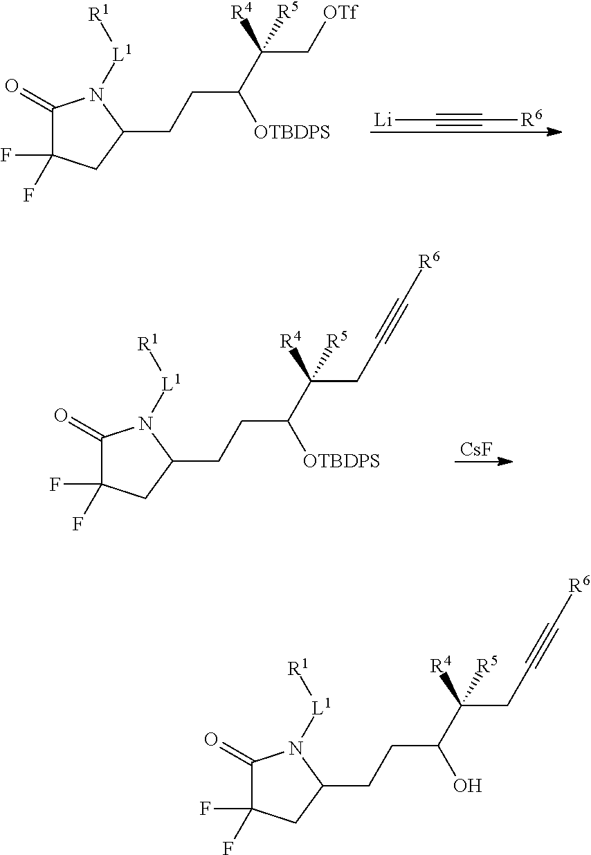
C1(=O)C(F)(F)CC(CCC(C([R4])(C[OTf])[R5])[OTBDPS])N1[L1][R1].[Li]C#C[R6].C1(=O)C(F)(F)CC(CCC(C([R4])(CC#C[R6])[R5])[OTBDPS])N1[L1][R1].[CsF].C1(=O)C(F)(F)CC(CCC(C([R4])(CC#C[R6])[R5])O)N1[L1][R1]
